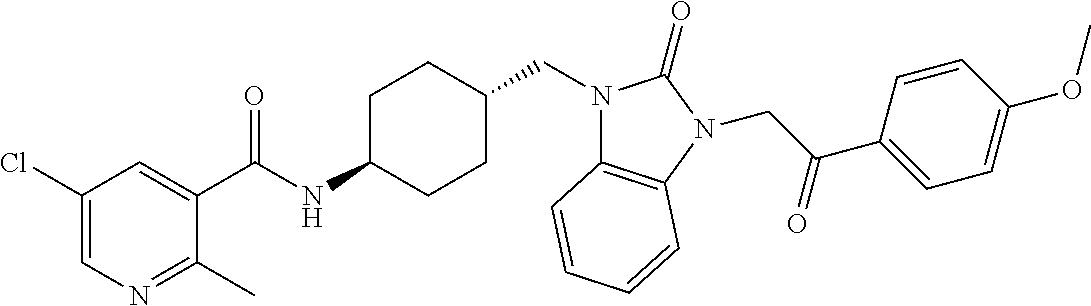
C1(Cl)=CN=C(C)C(C(NC2CCC(CN3C4=C(N(CC(C5=CC=C(OC)C=C5)=O)C3=O)C=CC=C4)CC2)=O)=C1
